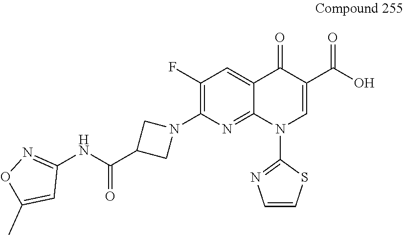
N1(C2=C(F)C=C3C(=N2)N(C2=NC=CS2)C=C(C(O)=O)C3=O)CC(C(NC2=NOC(C)=C2)=O)C1
